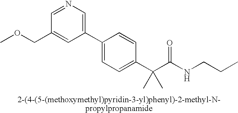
C1(C2=CC=C(C(C(NCCC)=O)(C)C)C=C2)=CN=CC(COC)=C1
